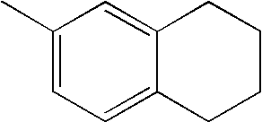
C1(C)=CC=C2C(=C1)CCCC2
